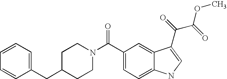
C1=CC=C(CC2CCN(C(C3=CC=C4C(=C3)C(C(=O)C(=O)OC)=CN4)=O)CC2)C=C1
